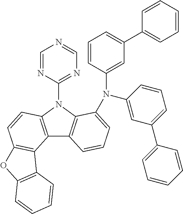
C1=NC(N2C3=C(C4=C2C=CC2=C4C4=C(O2)C=CC=C4)C=CC=C3N(C2=CC(C3=CC=CC=C3)=CC=C2)C2=CC(C3=CC=CC=C3)=CC=C2)=NC=N1
